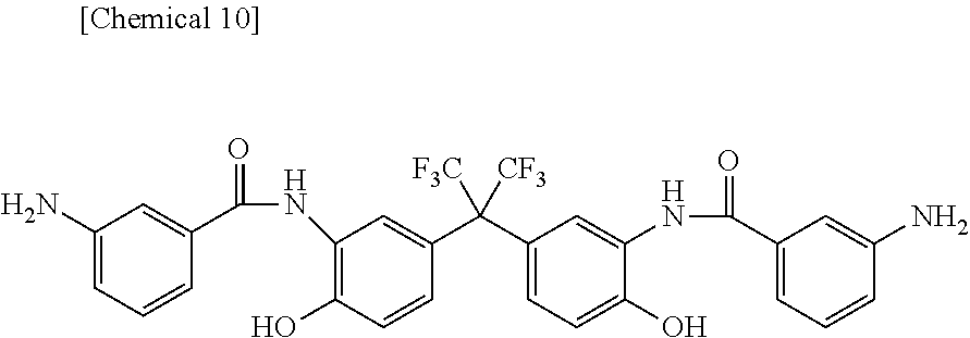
C1(NC(C2=CC(N)=CC=C2)=O)=C(O)C=CC(C(C2=CC=C(O)C(NC(C3=CC=CC(N)=C3)=O)=C2)([CF3])[F3C])=C1
